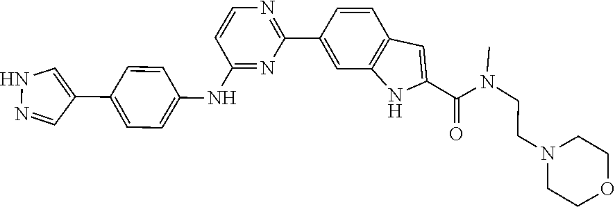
C1CN(CCN(C)C(C2=CC3=C(C=C(C4=NC=CC(NC5=CC=C(C6=CNN=C6)C=C5)=N4)C=C3)N2)=O)CCO1
